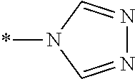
N1=CN(*)C=N1
